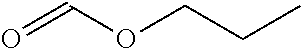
O=COCCC
